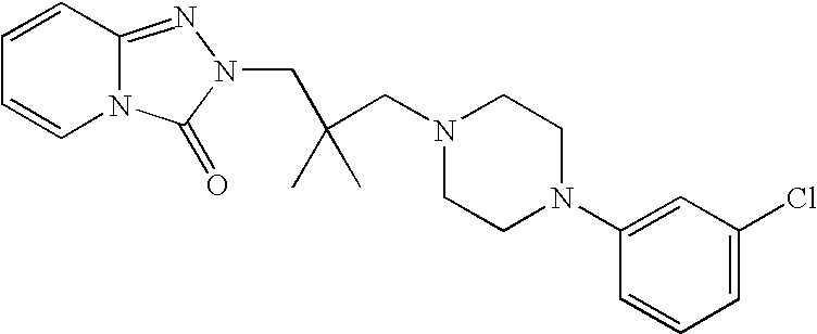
C1=CC2=NN(CC(CN3CCN(C4=CC(Cl)=CC=C4)CC3)(C)C)C(=O)N2C=C1
